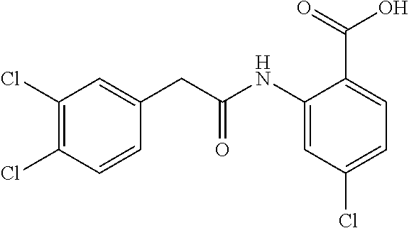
C1(NC(CC2=CC(Cl)=C(Cl)C=C2)=O)=CC(Cl)=CC=C1C(=O)O
